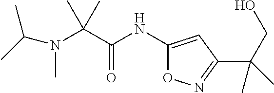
C(N(C(C)C)C)(C)(C)C(=O)NC1=CC(C(C)(CO)C)=NO1
